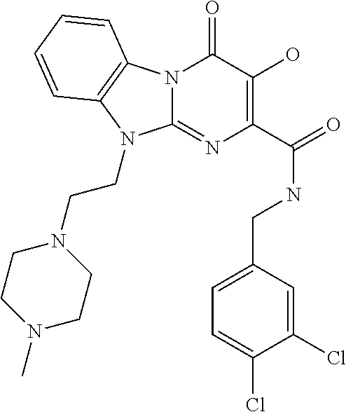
N12C(=NC(C(=O)NCC3=CC=C(Cl)C(Cl)=C3)=C(O)C1=O)N(CCN1CCN(C)CC1)C1=C2C=CC=C1
